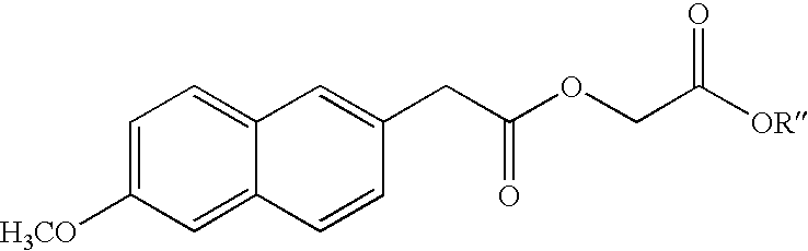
C1=C([H3CO])C=C2C(=C1)C=C(CC(OCC([OR])=O)=O)C=C2
